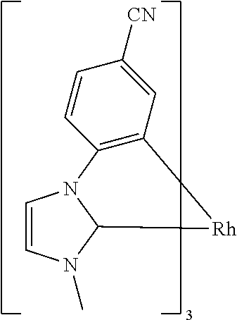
C1=CN(C)C2N1C1=C([Rh]2)C=C([CN])C=C1
